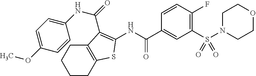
C1N(S(C2=C(F)C=CC(C(NC3=C(C(=O)NC4=CC=C(OC)C=C4)C4=C(CCCC4)S3)=O)=C2)(=O)=O)CCOC1
